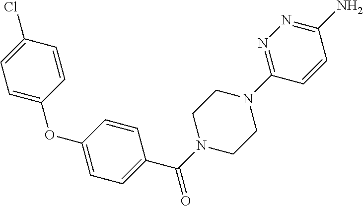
C1=C(OC2=CC=C(C(N3CCN(C4=NN=C(N)C=C4)CC3)=O)C=C2)C=CC(Cl)=C1
